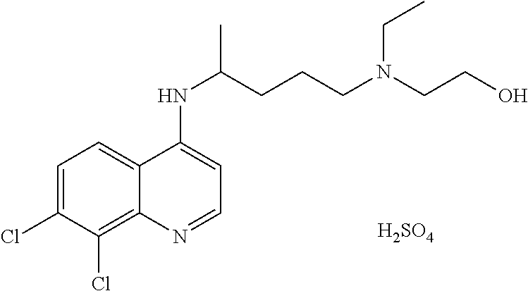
C1=C(Cl)C(Cl)=C2C(=C1)C(NC(CCCN(CCO)CC)C)=CC=N2.[H2SO4]
